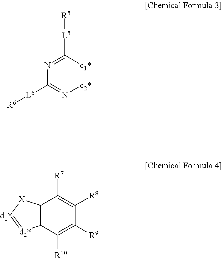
C12=C(C([R10])=C([R9])C([R8])=C1[R7])[d2*]=[d1*][X]2.C(=N[c2*])(N=C([c1*])[L5][R5])[L6][R6]
